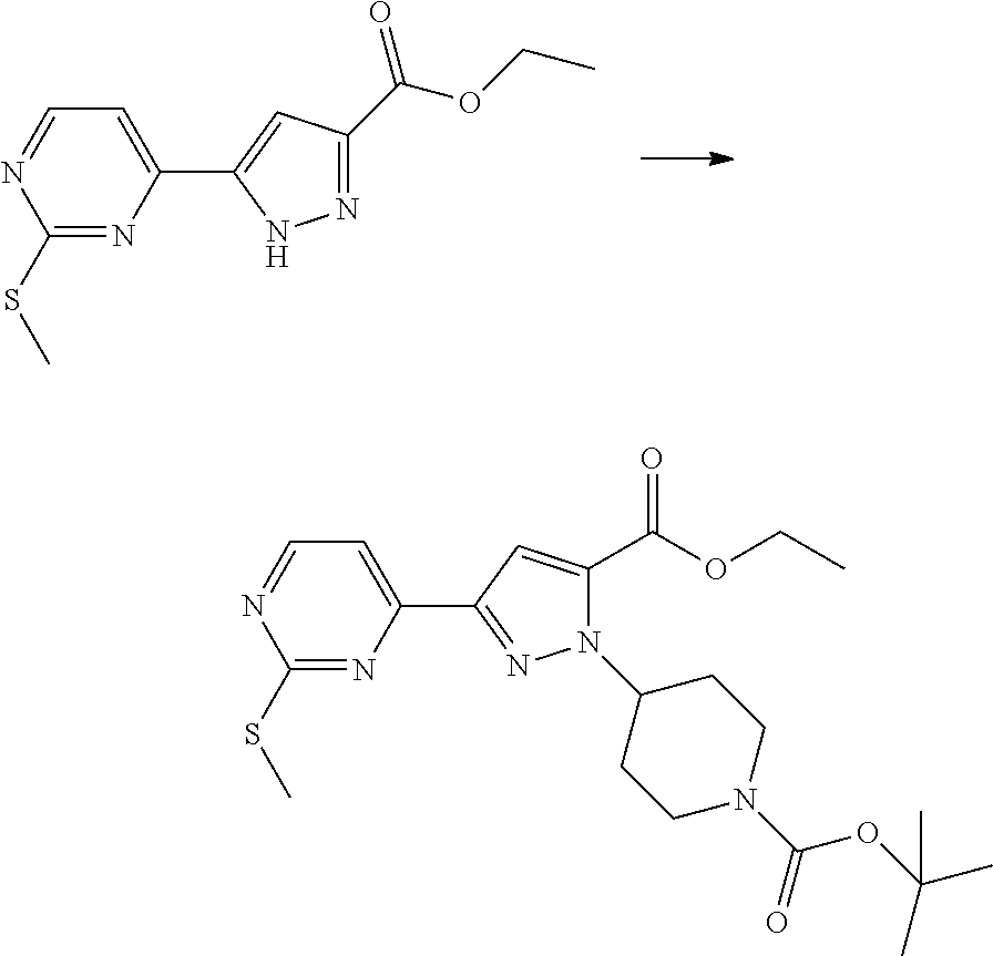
N1(C2CCN(C(=O)OC(C)(C)C)CC2)C(C(OCC)=O)=CC(C2=CC=NC(SC)=N2)=N1.N1=C(C(OCC)=O)C=C(C2=CC=NC(SC)=N2)N1
